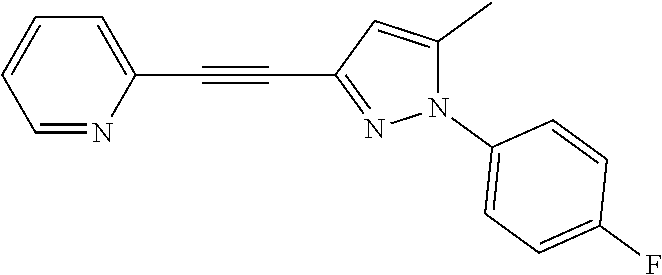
C1=NC(C#CC2=NN(C3=CC=C(F)C=C3)C(C)=C2)=CC=C1
